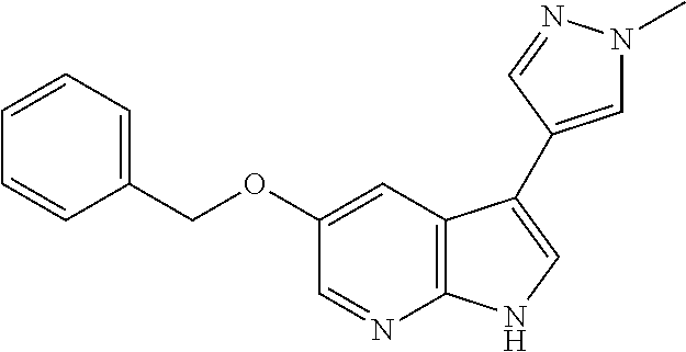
C1=NC2=C(C=C1OCC1=CC=CC=C1)C(C1=CN(C)N=C1)=CN2
